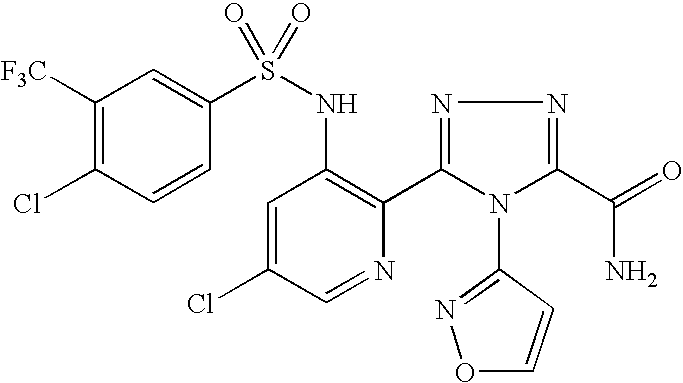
C1([F3C])=C(Cl)C=CC(S(NC2=C(C3=NN=C(C(=O)N)N3C3=NOC=C3)N=CC(Cl)=C2)(=O)=O)=C1
